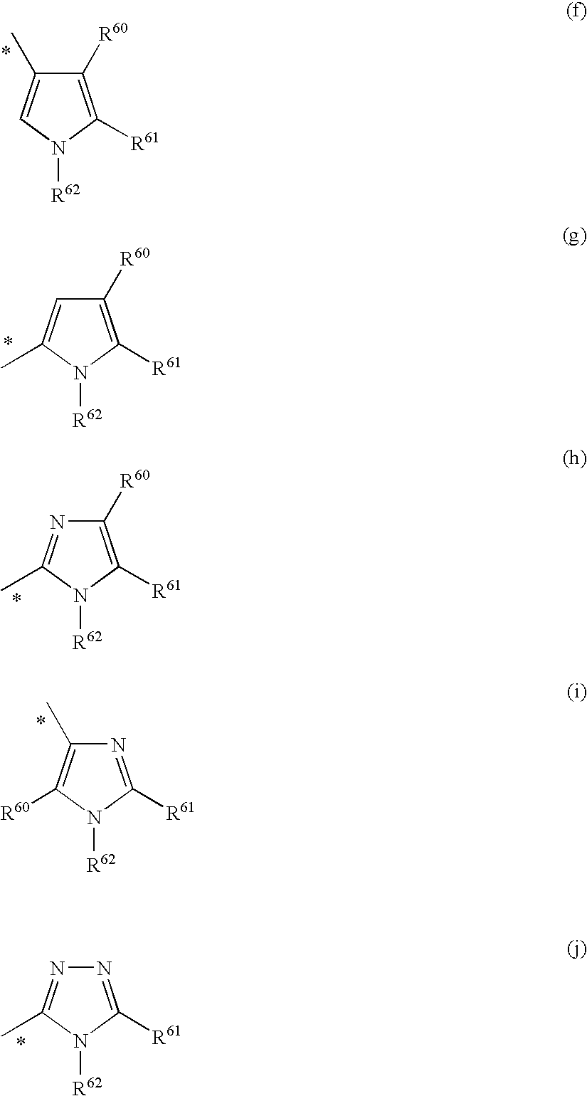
C1(C)=CN([R62])C([R61])=C1[R60].C1=C(C)N([R62])C([R61])=C1[R60].N1=C(C)N([R62])C([R61])=C1[R60].C1(C)=C([R60])N([R62])C([R61])=N1.N1=C(C)N([R62])C([R61])=N1
